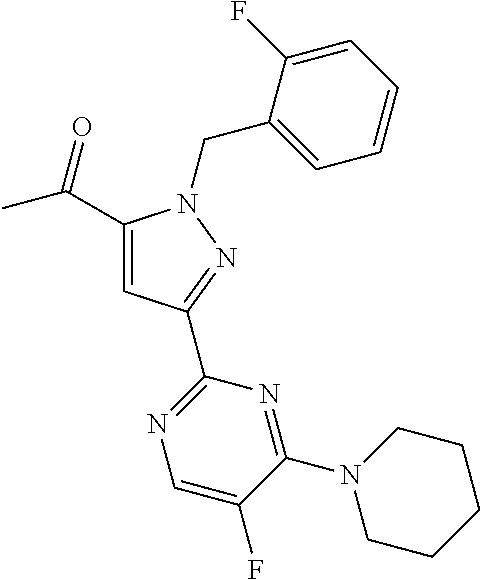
C1(C(C)=O)=CC(C2=NC=C(F)C(N3CCCCC3)=N2)=NN1CC1=CC=CC=C1F
